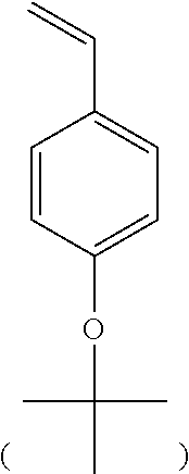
C1=CC(OC(C)(C)C)=CC=C1C=C
